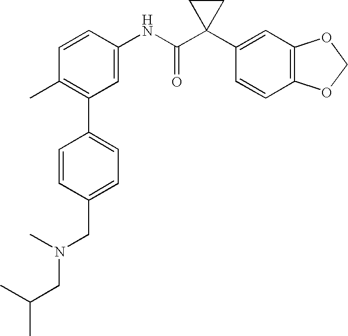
C1(NC(C2(C3=CC4=C(C=C3)OCO4)CC2)=O)=CC(C2=CC=C(CN(C)CC(C)C)C=C2)=C(C)C=C1
